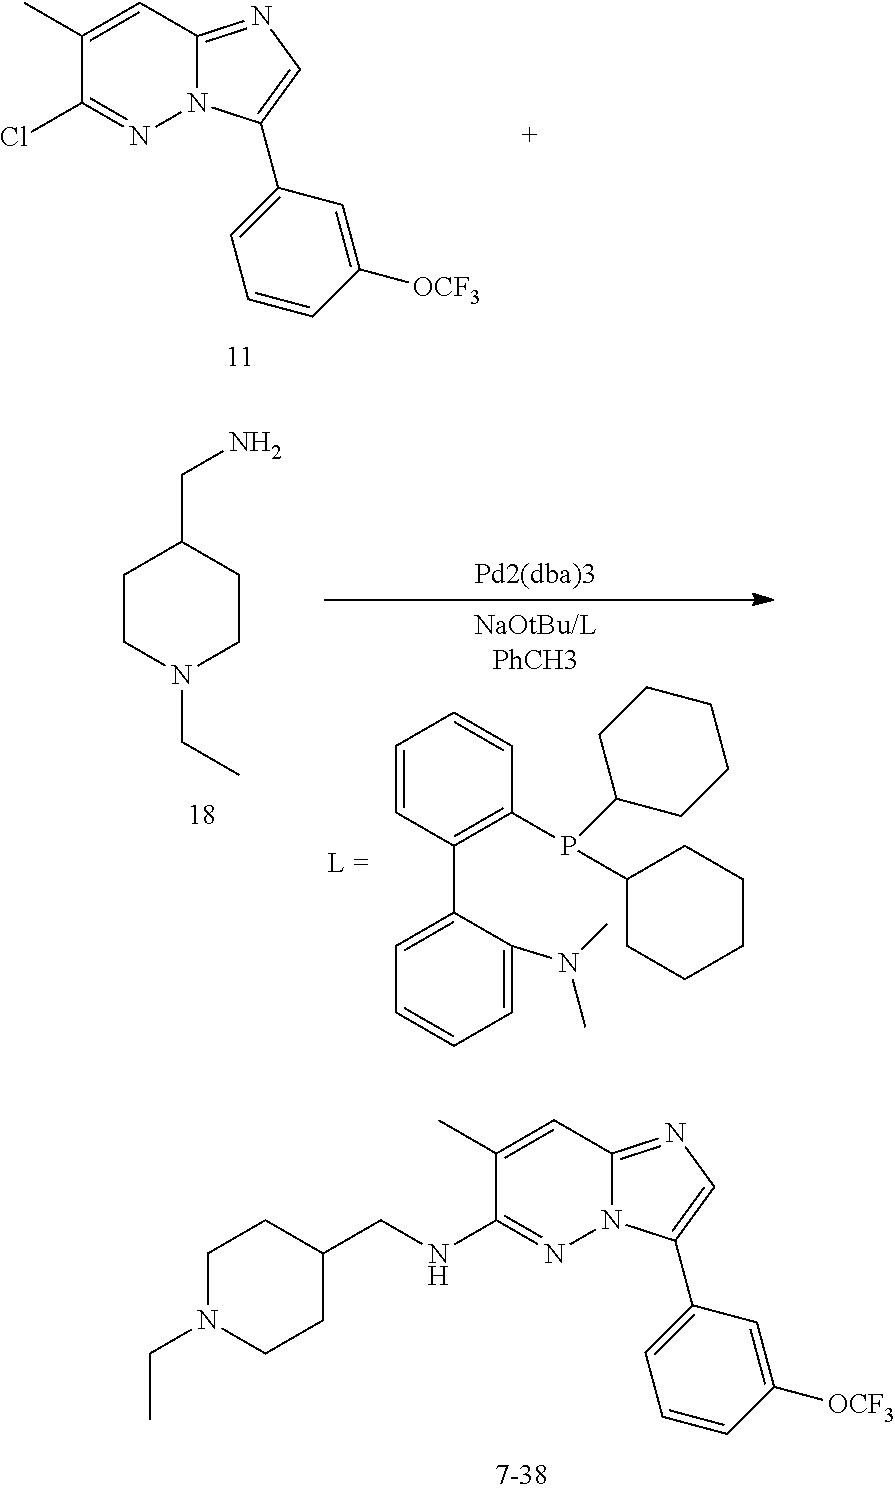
C1(C)=CC2=NC=C(C3=CC=CC([OCF3])=C3)N2N=C1Cl.C1=CC(C2=CC=CC=C2N(C)C)=C(P(C2CCCCC2)C2CCCCC2)C=C1.C1CC(CN)CCN1CC.C1(C)=CC2=NC=C(C3=CC=CC([OCF3])=C3)N2N=C1NCC1CCN(CC)CC1
